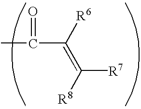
CC(C(=C([R7])[R8])[R6])=O
